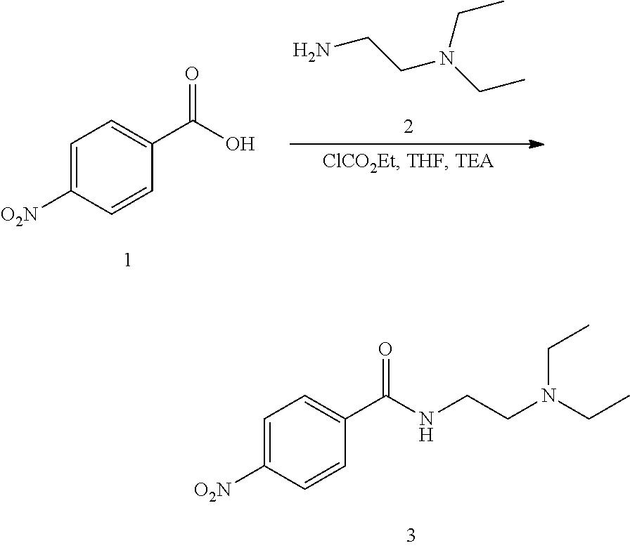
C1=C([O2N])C=CC(C(O)=O)=C1.CCN(CC)CCN.C1=C([O2N])C=CC(C(NCCN(CC)CC)=O)=C1
